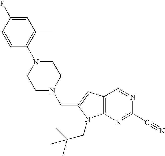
C1=CC(N2CCN(CC3=CC4=C(N=C(C#N)N=C4)N3CC(C)(C)C)CC2)=C(C)C=C1F
